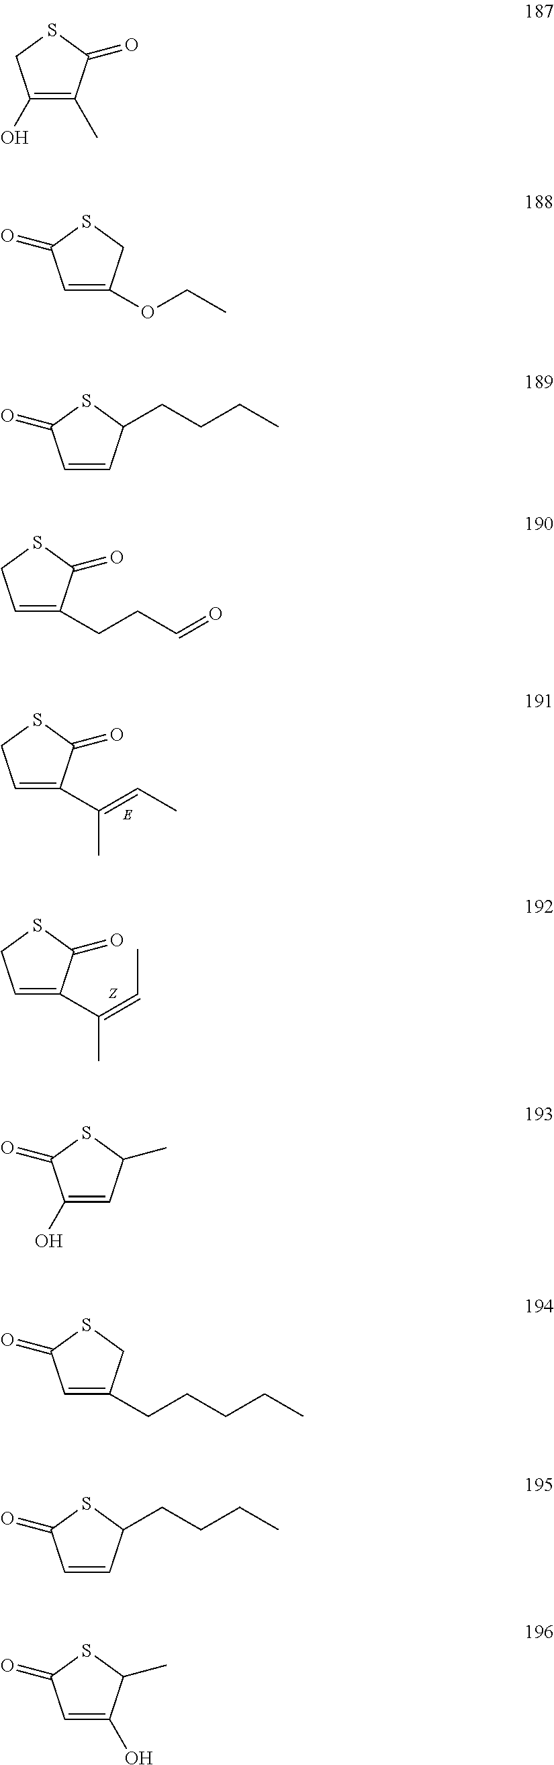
C1=C(C(=CC)C)C(=O)SC1.C1=C(C(=CC)C)C(=O)SC1.C1(O)=C(C)C(=O)SC1.C1=C(OCC)CSC1=O.C1=CC(CCCC)SC1=O.C1=C(CCC=O)C(=O)SC1.C1(O)=CC(C)SC1=O.C1=C(CCCCC)CSC1=O.C1=CC(CCCC)SC1=O.C1=C(O)C(C)SC1=O
